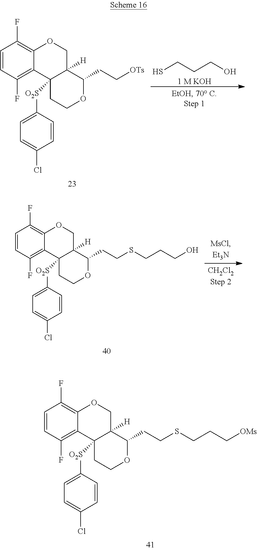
C1=CC(F)=C2C(=C1F)OCC1([H])C2([O2S]C2=CC=C(Cl)C=C2)CCOC1CCSCCC[OMs].C1=CC(F)=C2C(=C1F)OCC1([H])C2([O2S]C2=CC=C(Cl)C=C2)CCOC1CC[OTs].SCCCO.[1 M KOH].C1=CC(F)=C2C(=C1F)OCC1([H])C2([O2S]C2=CC=C(Cl)C=C2)CCOC1CCSCCCO
